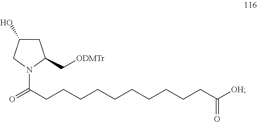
C(CC(=O)N1C(C[ODMTr])CC(O)C1)CCCCCCCCC([OH])=O
